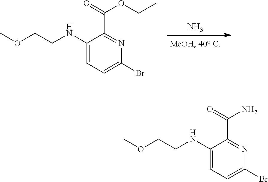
N.C1(NCCOC)=CC=C(Br)N=C1C(=O)OCC.C1(NCCOC)=CC=C(Br)N=C1C(=O)N
